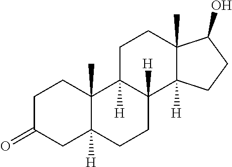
C1C(=O)CC2([H])C(C)(C1)C1([H])C([H])(CC2)C2([H])C(C)(CC1)C(O)CC2
